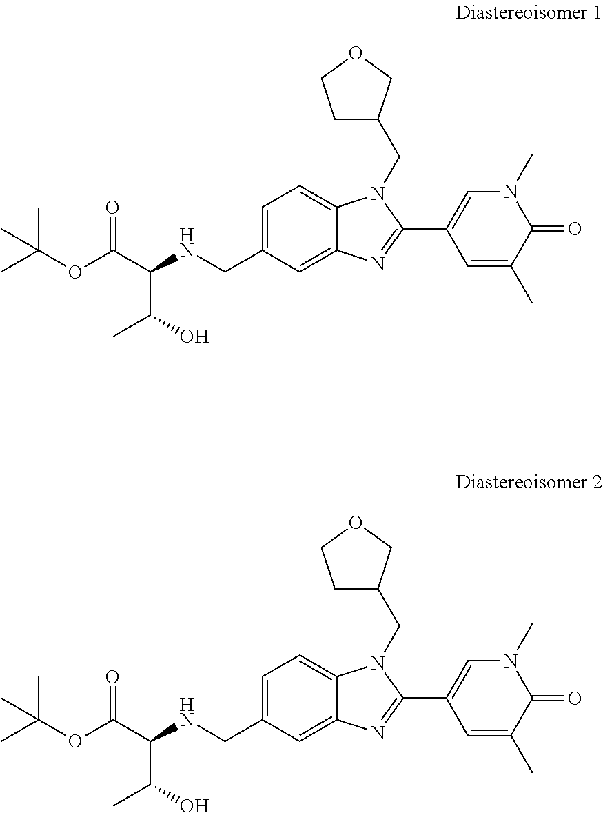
C12=CC(CNC(C(C)O)C(OC(C)(C)C)=O)=CC=C1N(CC1CCOC1)C(C1=CN(C)C(=O)C(C)=C1)=N2.C12=CC(CNC(C(C)O)C(OC(C)(C)C)=O)=CC=C1N(CC1CCOC1)C(C1=CN(C)C(=O)C(C)=C1)=N2
